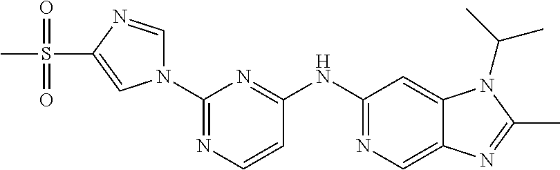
C1(N2C=NC(S(C)(=O)=O)=C2)=NC=CC(NC2=NC=C3C(=C2)N(C(C)C)C(C)=N3)=N1
